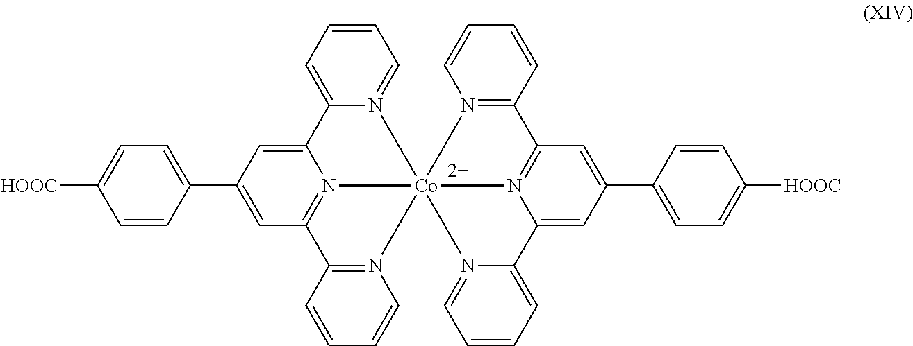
C1=CC(C2=CC3=N4C(=C2)C2=CC=CC=N2[Co]425(N4=C3C=CC=C4)N3=C(C=C(C4=CC=C([HOOC])C=C4)C=C3C3=CC=CC=N32)C2=N5C=CC=C2)=CC=C1[HOOC]
